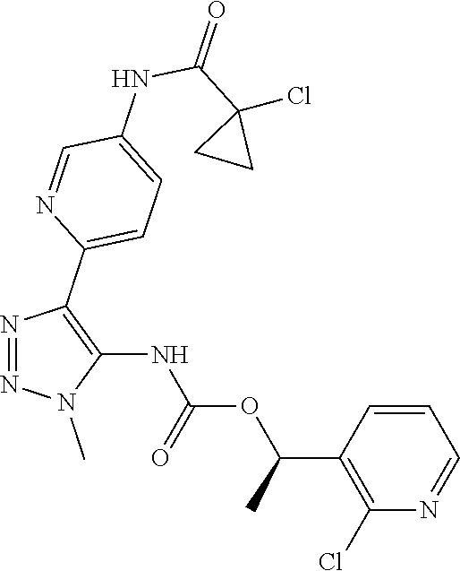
N1=NN(C)C(NC(OC(C2=C(Cl)N=CC=C2)C)=O)=C1C1=CC=C(NC(C2(Cl)CC2)=O)C=N1
